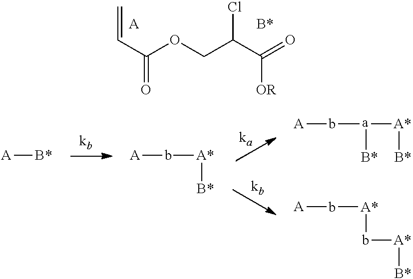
C(OCC(C(=O)[OR])Cl)(C=C)=O.[A].[B*].b([a]([A*][B*])[B*])[A].[A]b[A*]b[A*][B*].[A][B*].[A]b[A*][B*]
